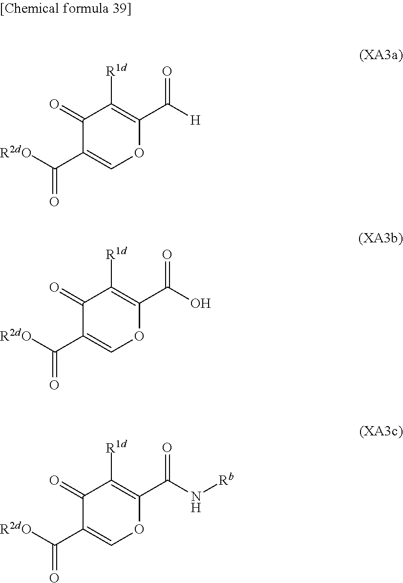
C1(=O)C(C([R2dO])=O)=COC(C(N[Rb])=O)=C1[R1d].C1(=O)C(C([R2dO])=O)=COC(C(O)=O)=C1[R1d].C1(=O)C(C([R2dO])=O)=COC(C([H])=O)=C1[R1d]
